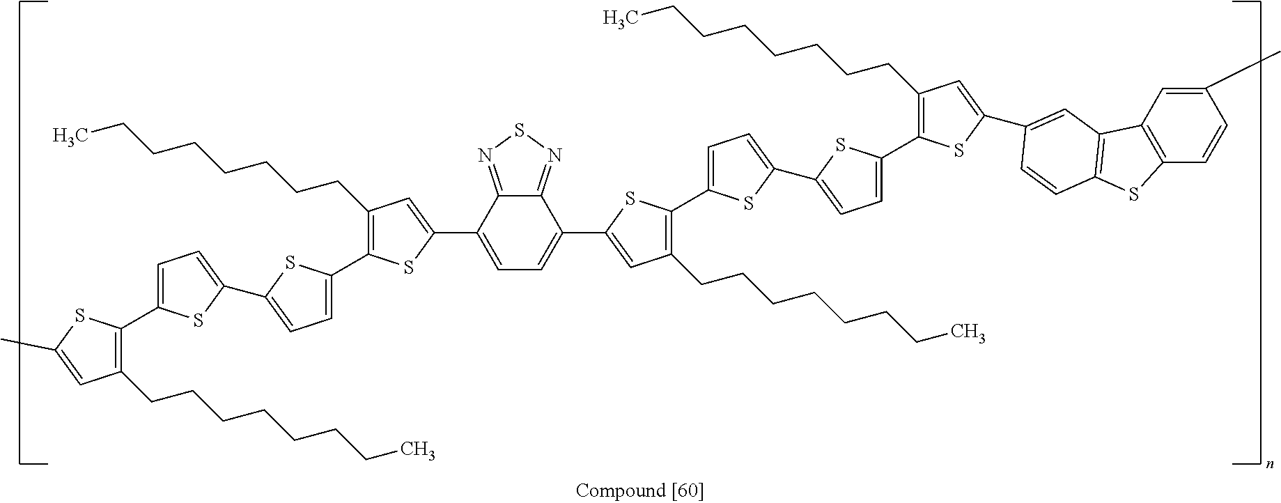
C12=NSN=C1C(C1=CC(CCCCCCCC)=C(C3=CC=C(C4=CC=C(C5=C(CCCCCCCC)C=C(C)S5)S4)S3)S1)=CC=C2C1=CC(CCCCCCCC)=C(C2=CC=C(C3=CC=C(C4=C(CCCCCCCC)C=C(C5=CC6=C(SC7=C6C=C(C)C=C7)C=C5)S4)S3)S2)S1
